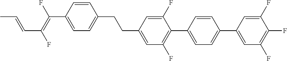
C(C1=CC(F)=C(C2=CC=C(C3=CC(F)=C(F)C(F)=C3)C=C2)C(F)=C1)CC1=CC=C(C(=C(F)C=CC)F)C=C1
